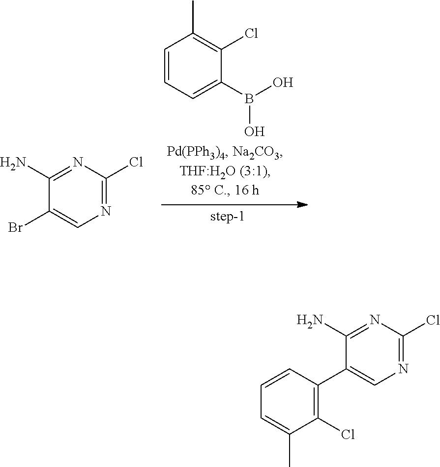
C1(N)=NC(Cl)=NC=C1Br.C1=CC=C(B(O)O)C(Cl)=C1C.C1=CC(C2=CN=C(Cl)N=C2N)=C(Cl)C(C)=C1
